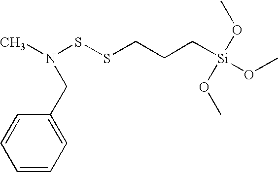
CN(SSCCC[Si](OC)(OC)OC)CC1=CC=CC=C1
